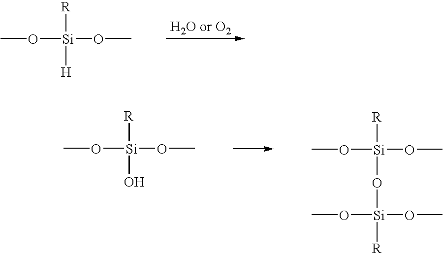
CO[Si](OC)([R])[H].CO[Si](OC)([R])O.CO[Si](OC)([R])O[Si]([R])(OC)OC
